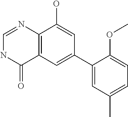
C12=C(C=C(C3=CC(C)=CC=C3OC)C=C1O)C(=O)NC=N2
